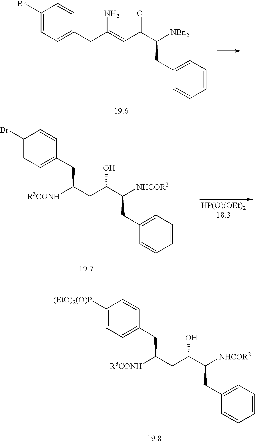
C1([(EtO)2(O)P])=CC=C(CC([R3CONH])CC(O)C([NHCOR2])CC2=CC=CC=C2)C=C1.C1(Br)=CC=C(CC(=CC(=O)C([NBn2])CC2=CC=CC=C2)N)C=C1.[HP(O)(OEt)218.3].C1(Br)=CC=C(CC([R3CONH])CC(O)C([NHCOR2])CC2=CC=CC=C2)C=C1
